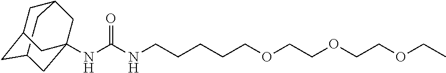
C12CC3CC(C1)CC(NC(NCCCCCOCCOCCOCC)=O)(C3)C2
